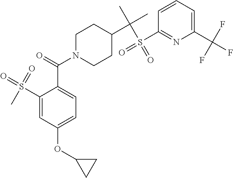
C1(S(=O)(=O)C)=CC(OC2CC2)=CC=C1C(=O)N1CCC(C(C)(C)S(=O)(C2=NC(C(F)(F)F)=CC=C2)=O)CC1
